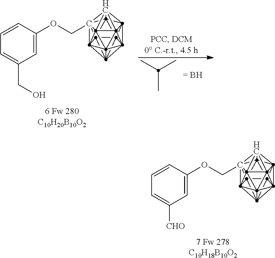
C1234(COC5=CC([CHO])=CC=C5)C567C189C51%10C85%11C18%12C1%13%14C58%15C21(C39%11%15)C46%13C7%10%12%14.C1234(COC5=CC(CO)=CC=C5)C567C189C51%10C85%11C18%12C1%13%14C58%15C21(C39%11%15)C46%13C7%10%12%14.CC(C)C
